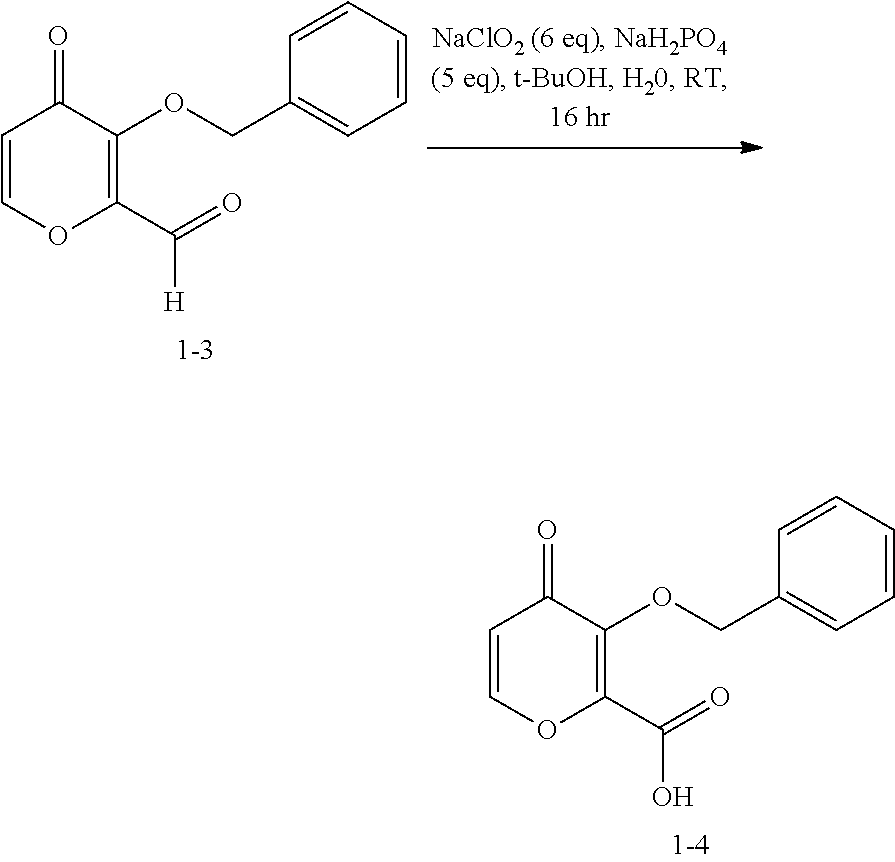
C1=COC(C(=O)[H])=C(OCC2=CC=CC=C2)C1=O.C1=COC(C(=O)O)=C(OCC2=CC=CC=C2)C1=O
